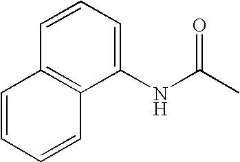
C1=CC=C(NC(=O)C)C2=C1C=CC=C2
